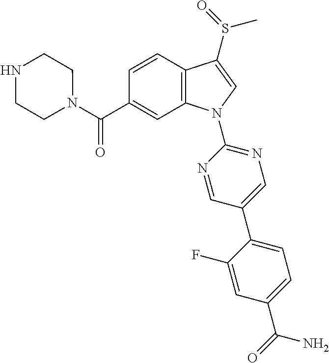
C(C1=CC2=C(C=C1)C(S(C)=O)=CN2C1=NC=C(C2=CC=C(C(=O)N)C=C2F)C=N1)(=O)N1CCNCC1
